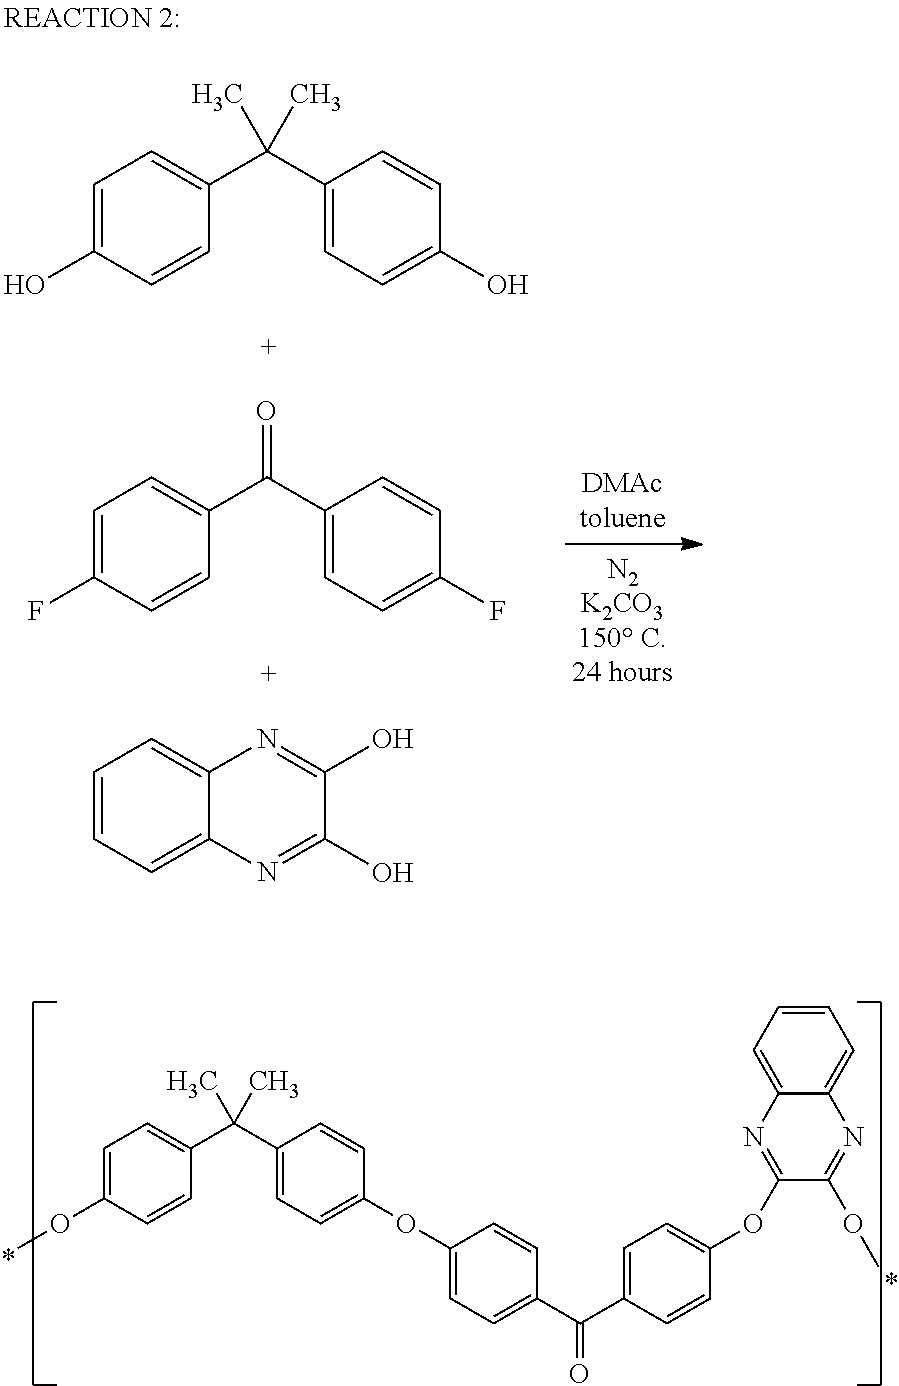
C1=C(O)C=CC(C(C2=CC=C(O)C=C2)(C)C)=C1.C1=C(F)C=CC(C(C2=CC=C(F)C=C2)=O)=C1.C1=CC=C2C(=C1)N=C(O)C(O)=N2.C1=C(OC)C=CC(C(C2=CC=C(OC3=CC=C(C(C4=CC=C(OC5=NC6=CC=CC=C6N=C5OC)C=C4)=O)C=C3)C=C2)(C)C)=C1
